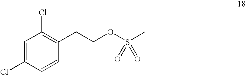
C1=C(Cl)C=CC(CCOS(C)(=O)=O)=C1Cl
